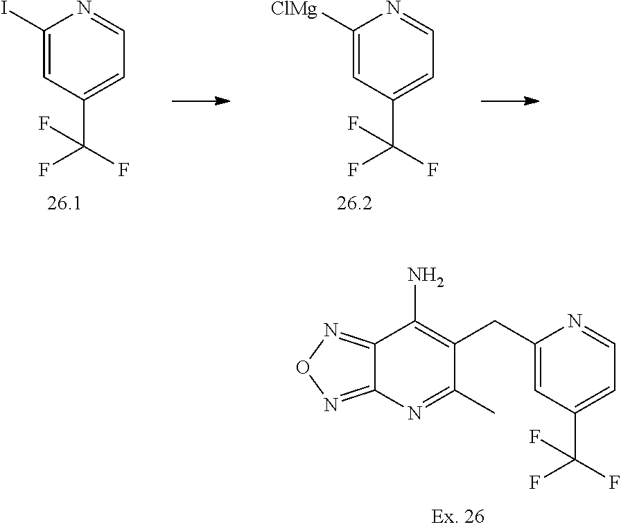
C12=NON=C1N=C(C)C(CC1=CC(C(F)(F)F)=CC=N1)=C2N.C1=C([ClMg])N=CC=C1C(F)(F)F.C1=C(I)N=CC=C1C(F)(F)F
